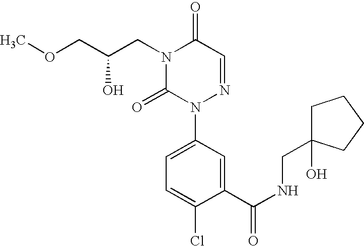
C(N1C(=O)N(C2=CC=C(Cl)C(C(NCC3(O)CCCC3)=O)=C2)N=CC1=O)C(O)COC
